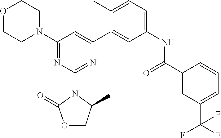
C1(N2CCOCC2)=NC(N2C(=O)OCC2C)=NC(C2=CC(NC(C3=CC(C(F)(F)F)=CC=C3)=O)=CC=C2C)=C1
